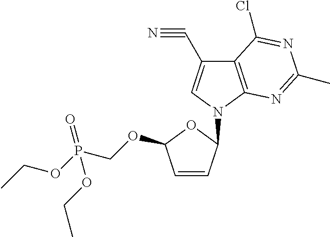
C1=CC(N2C=C(C#N)C3=C2N=C(C)N=C3Cl)OC1OCP(OCC)(=O)OCC
